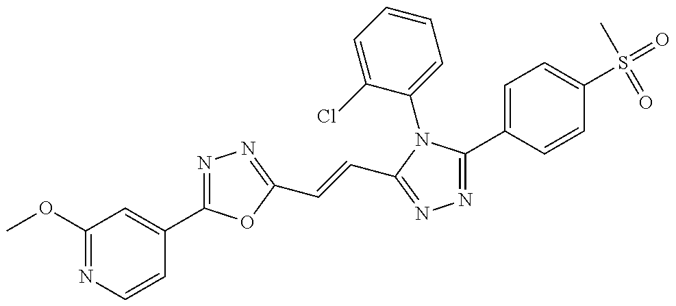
COC1=NC=CC(C2=NN=C(C=CC3=NN=C(C4=CC=C(S(=O)(C)=O)C=C4)N3C3=CC=CC=C3Cl)O2)=C1
